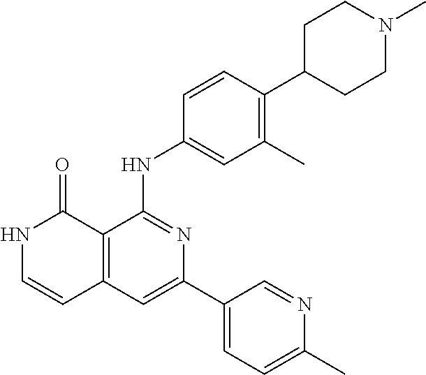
C1=CC(NC2=NC(C3=CC=C(C)N=C3)=CC3=C2C(=O)NC=C3)=CC(C)=C1C1CCN(C)CC1
